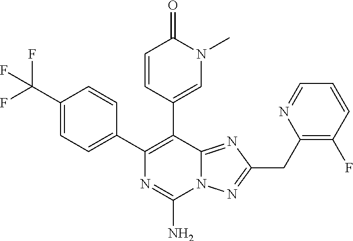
N12C(=NC(CC3=C(F)C=CC=N3)=N1)C(C1=CN(C)C(=O)C=C1)=C(C1=CC=C(C(F)(F)F)C=C1)N=C2N
